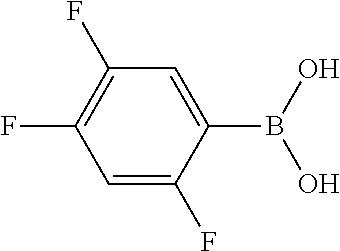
C1=C(F)C(B(O)O)=CC(F)=C1F
